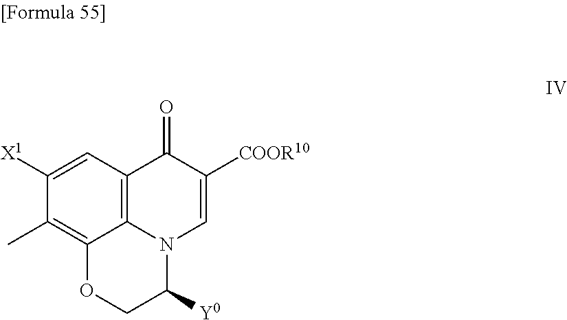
C1([X1])=CC2=C3C(=C1C)OCC([Y0])N3C=C([COOR10])C2=O
